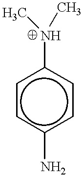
c1c(N(C)C)ccc(N)c1
